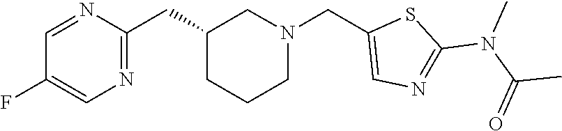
C1(CC2=NC=C(F)C=N2)CCCN(CC2=CN=C(N(C(C)=O)C)S2)C1
